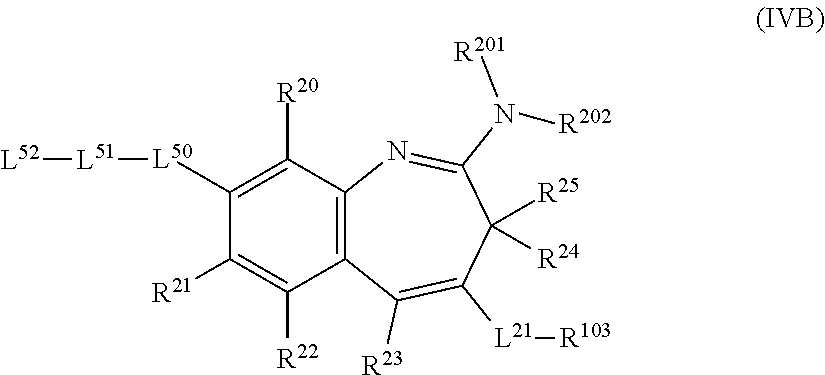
C1([L50][L51][L52])=C([R20])C2=C(C([R22])=C1[R21])C([R23])=C([L21][R103])C([R25])([R24])C(N([R201])[R202])=N2
